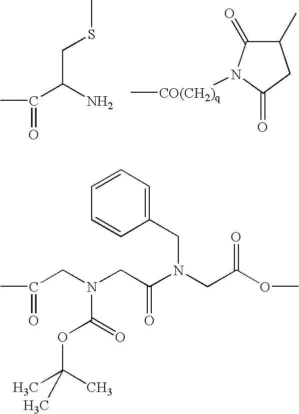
C(C(N)C(C)=O)SC.C1(C)C(=O)N([CO(CH2)q]C)C(=O)C1.C1=CC(CN(C(=O)CN(C(=O)OC(C)(C)C)CC(C)=O)CC(=O)OC)=CC=C1
